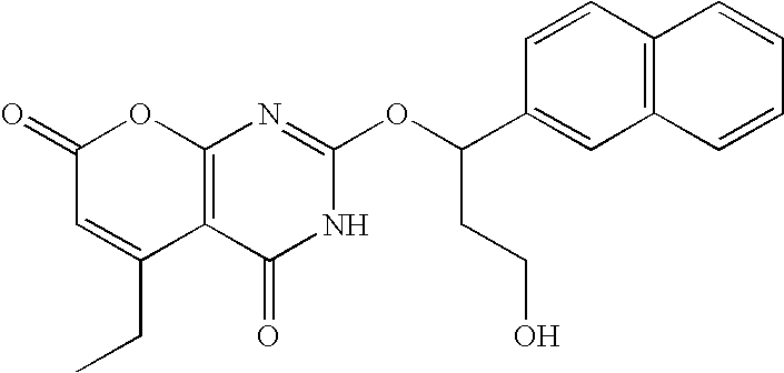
C12=C(C(=O)NC(OC(C3=CC4=C(C=C3)C=CC=C4)CCO)=N1)C(CC)=CC(=O)O2
